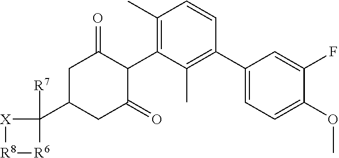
[X]1[R8][R6]C1(C1CC(=O)C(C2=C(C)C=CC(C3=CC=C(OC)C(F)=C3)=C2C)C(=O)C1)[R7]
